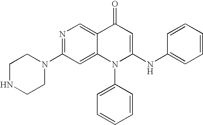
C1(N2CCNCC2)=NC=C2C(=C1)N(C1=CC=CC=C1)C(NC1=CC=CC=C1)=CC2=O
